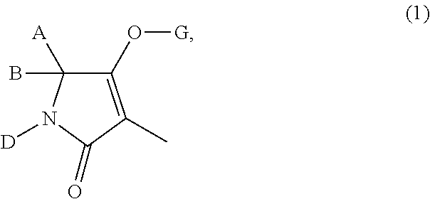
C1(O[G])=C(C)C(=O)N([D])C1([A])B
